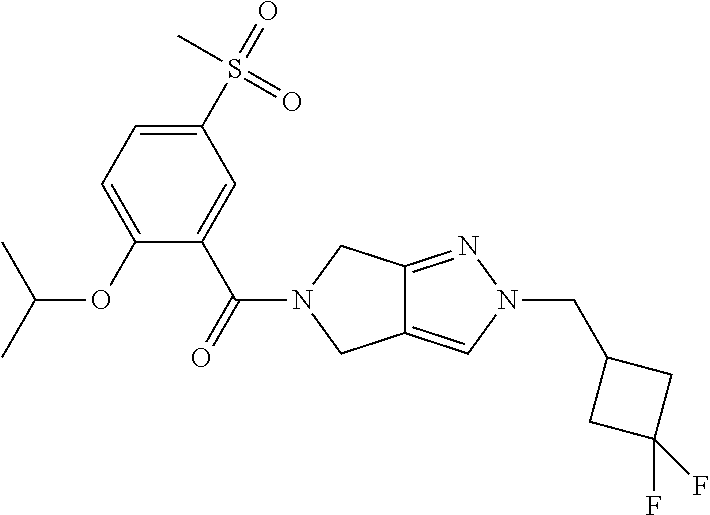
C12=CN(CC3CC(F)(F)C3)N=C1CN(C(C1=CC(S(=O)(=O)C)=CC=C1OC(C)C)=O)C2
